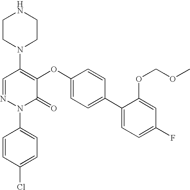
N1(C2=C(OC3=CC=C(C4=CC=C(F)C=C4OCOC)C=C3)C(=O)N(C3=CC=C(Cl)C=C3)N=C2)CCNCC1
